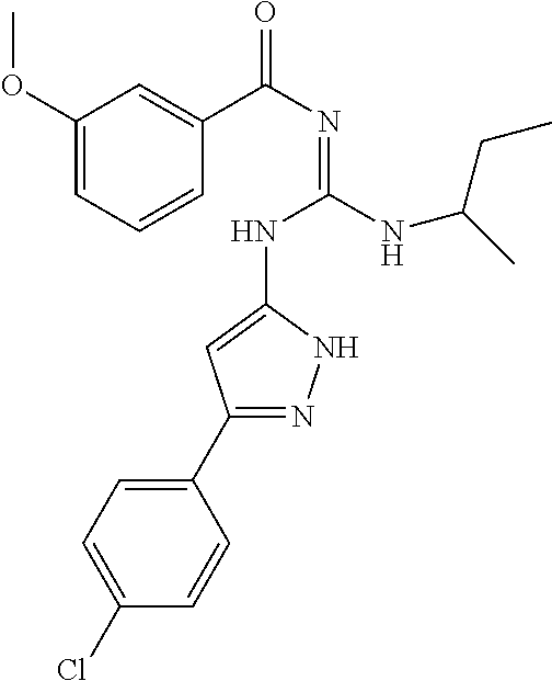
C1(OC)=CC=CC(C(N=C(NC2=CC(C3=CC=C(Cl)C=C3)=NN2)NC(C)CC)=O)=C1
